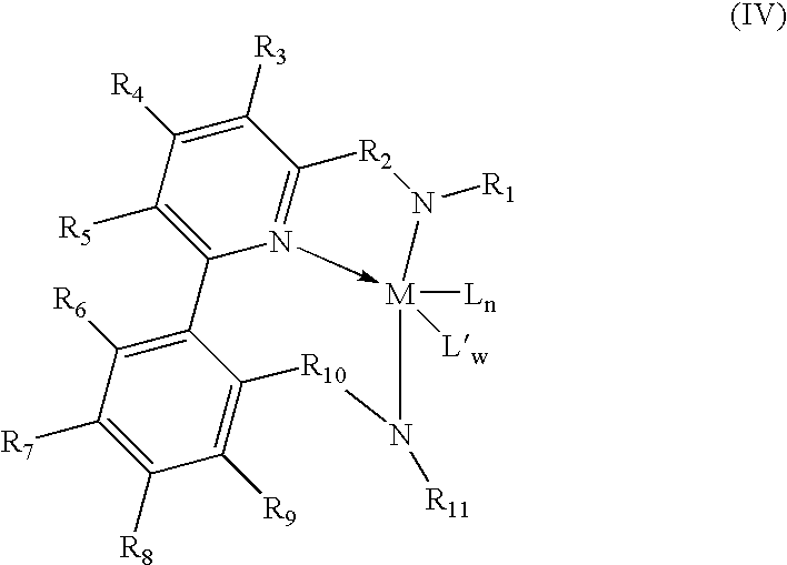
N12->[M]3([Ln])([Lw])N([R1])[R2]C=1C([R3])=C([R4])C([R5])=C2C1=C([R6])C([R7])=C([R8])C([R9])=C1[R10]N3[R11]
